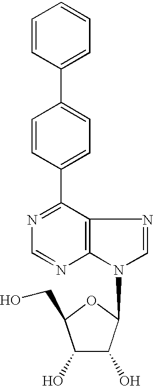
C1(C2=CC=C(C3=CC=CC=C3)C=C2)=NC=NC2=C1N=CN2C1C(O)C(O)C(CO)O1
